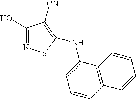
C1(O)=NSC(NC2=CC=CC3=C2C=CC=C3)=C1[CN]
